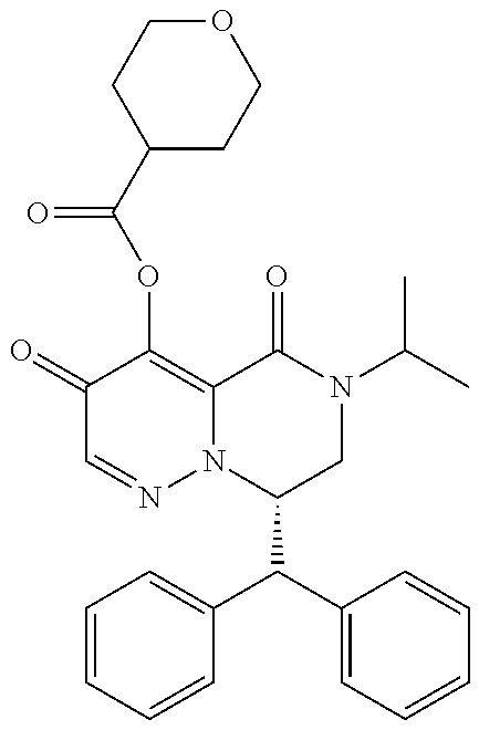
C1(=O)C=NN2C(=C1OC(=O)C1CCOCC1)C(=O)N(C(C)C)CC2C(C1=CC=CC=C1)C1=CC=CC=C1
